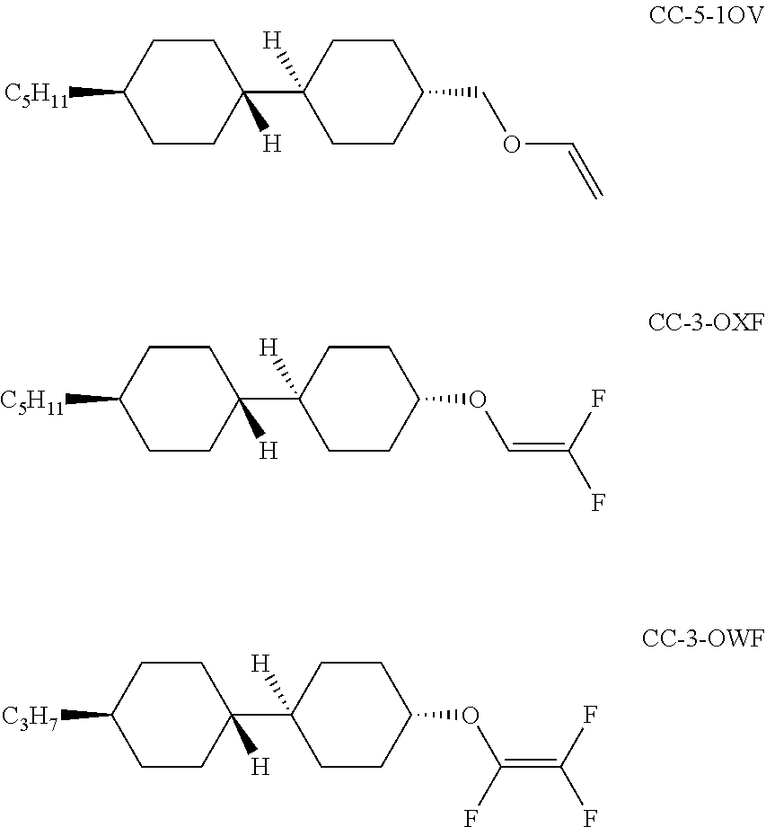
C1CC([C5H11])CCC1(C1([H])CCC(COC=C)CC1)[H].C1CC([C5H11])CCC1(C1([H])CCC(OC=C(F)F)CC1)[H].C1CC([C3H7])CCC1(C1([H])CCC(OC(=C(F)F)F)CC1)[H]
